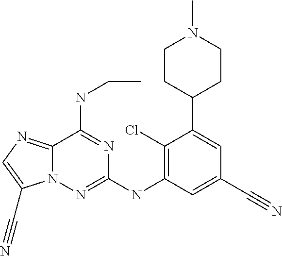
C1CC(C2=CC(C#N)=CC(NC3=NN4C(=NC=C4C#N)C(NCC)=N3)=C2Cl)CCN1C
